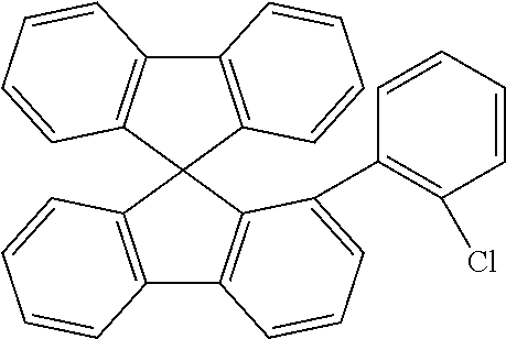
C12=C(C3(C4=C1C=CC=C4)C1=C(C4=C3C(C3=C(Cl)C=CC=C3)=CC=C4)C=CC=C1)C=CC=C2
